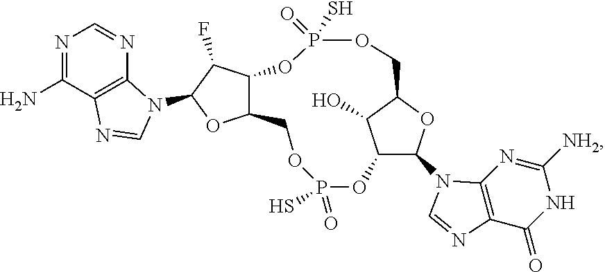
C12C(N3C4=C(C(=O)NC([NH2])=N4)N=C3)OC(C1O)COP(=O)(S)OC1C(COP(S)(=O)O2)OC(N2C3=C(C(N)=NC=N3)N=C2)C1F
